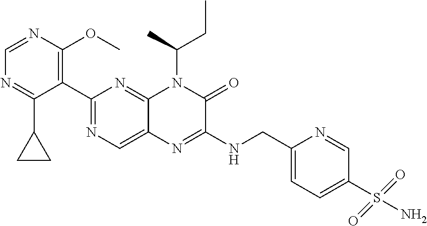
C1(C2=NC=C3C(=N2)N(C(C)CC)C(=O)C(NCC2=CC=C(S(N)(=O)=O)C=N2)=N3)=C(OC)N=CN=C1C1CC1
